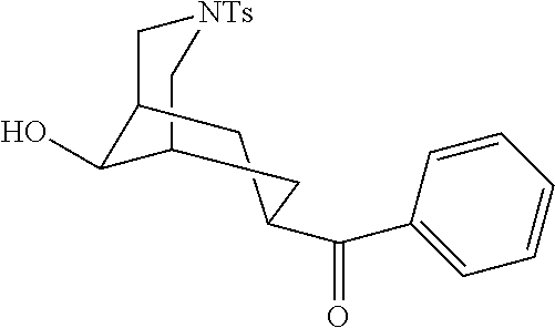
C1C(C(=O)C2=CC=CC=C2)CC2C(O)C1C[NTs]C2
